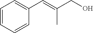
C1=CC=CC(C=C(CO)C)=C1
